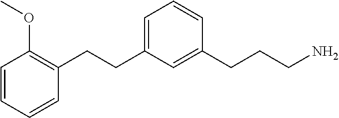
C1=C(CCC2=C(OC)C=CC=C2)C=C(CCCN)C=C1
